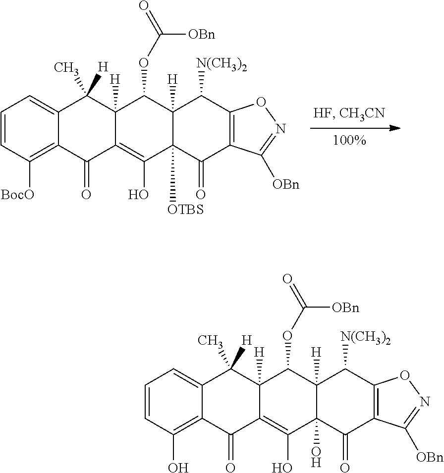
C1=CC([BocO])=C2C(=C1)C(C)([H])C1([H])C(=C(O)C3([OTBS])C([H])(C1OC(=O)[OBn])C([N(CH3)2])C1=C(C3=O)C([OBn])=NO1)C2=O.C1=CC(O)=C2C(=C1)C(C)([H])C1([H])C(=C(O)C3(O)C([H])(C1OC(=O)[OBn])C([N(CH3)2])C1=C(C3=O)C([OBn])=NO1)C2=O
